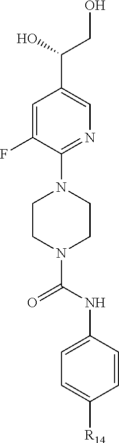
C1=C(F)C(N2CCN(C(NC3=CC=C([R14])C=C3)=O)CC2)=NC=C1C(O)CO
